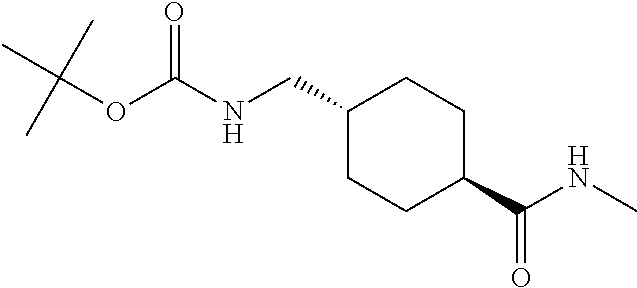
C1CC(CNC(OC(C)(C)C)=O)CCC1C(NC)=O
